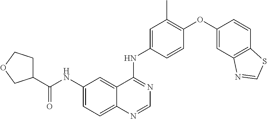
C12=CC=C(NC(C3CCOC3)=O)C=C1C(NC1=CC(C)=C(OC3=CC4=C(C=C3)SC=N4)C=C1)=NC=N2
